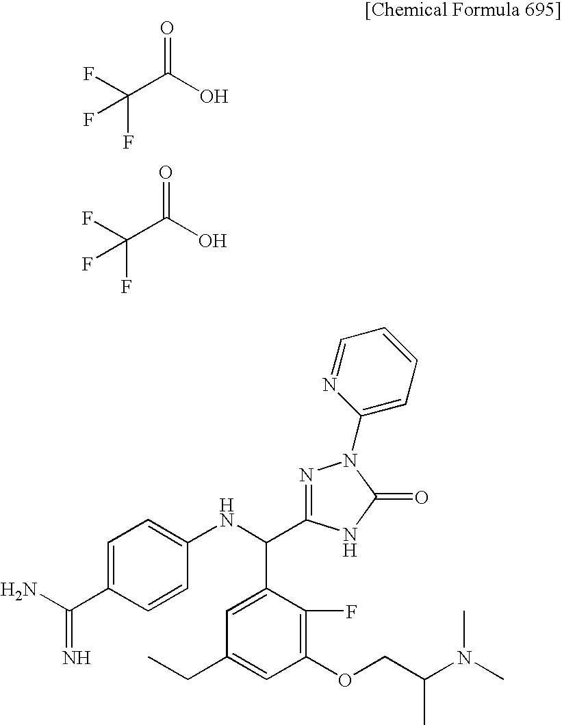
FC(C(O)=O)(F)F.FC(C(O)=O)(F)F.C1=C(C(=N)N)C=CC(NC(C2=CC(CC)=CC(OCC(N(C)C)C)=C2F)C2=NN(C3=CC=CC=N3)C(=O)N2)=C1
